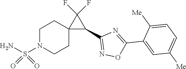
C1(C2=NOC(C3=CC([Me])=CC=C3[Me])=N2)C(F)(F)C12CCN(S(N)(=O)=O)CC2
